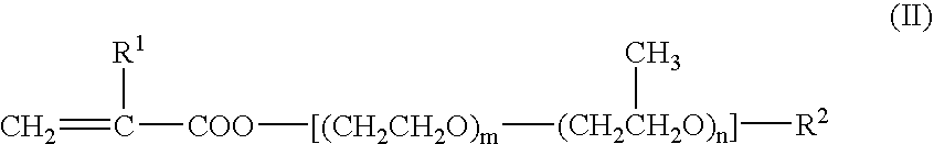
C=C([R1])[COO][[(CH2CH2O)m][(CH2CH2O)n]]([R2])C
